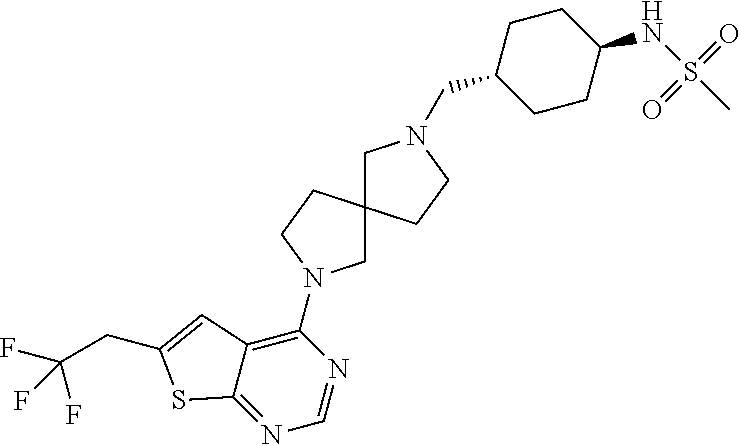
C1CC(NS(=O)(=O)C)CCC1CN1CC2(CC1)CN(C1=C3C(=NC=N1)SC(CC(F)(F)F)=C3)CC2
